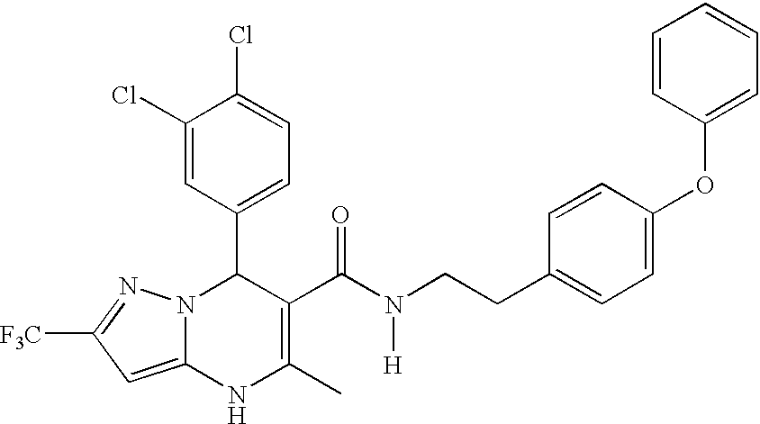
C1(Cl)=CC(C2N3C(=CC([F3C])=N3)NC(C)=C2C(N([H])CCC2=CC=C(OC3=CC=CC=C3)C=C2)=O)=CC=C1Cl
